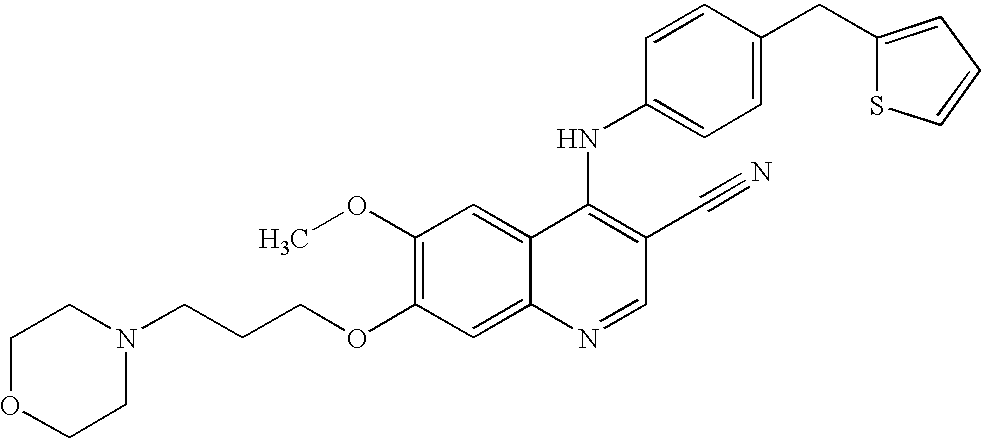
C1OCCN(CCCOC2=C(OC)C=C3C(=C2)N=CC(C#N)=C3NC2=CC=C(CC3=CC=CS3)C=C2)C1
